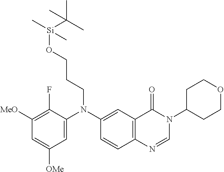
C12=C(N=CN(C3CCOCC3)C1=O)C=CC(N(C1=CC([OMe])=CC([MeO])=C1F)CCCO[Si](C(C)(C)C)(C)C)=C2
